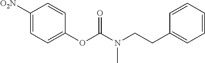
C1([O2N])=CC=C(OC(N(CCC2=CC=CC=C2)C)=O)C=C1
